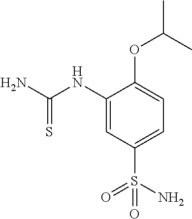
C1(NC(N)=S)=CC(S(N)(=O)=O)=CC=C1OC(C)C
